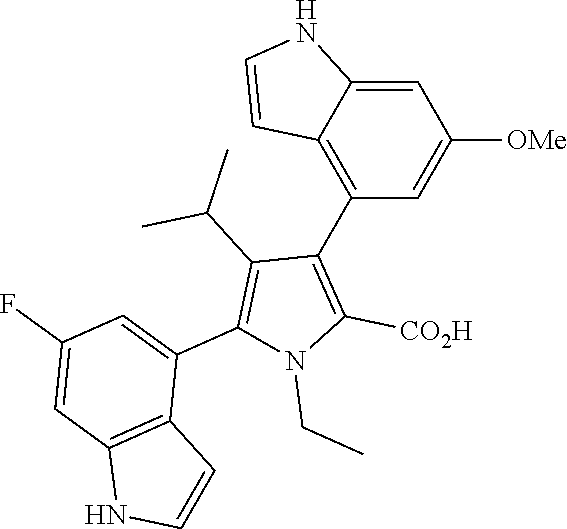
C1=C2C(=C(C3=C([CO2H])N(CC)C(C4=CC(F)=CC5=C4C=CN5)=C3C(C)C)C=C1[OMe])C=CN2
